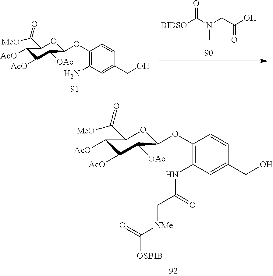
C1(OC2OC(C([MeO])=O)C([AcO])C([AcO])C2[OAc])=C(NC(C[NMe]C([OSBIB])=O)=O)C=C(CO)C=C1.C1(OC2OC(C([MeO])=O)C([AcO])C([AcO])C2[OAc])=C(N)C=C(CO)C=C1.N(CC(O)=O)(C)C(=O)[BIBSO]
